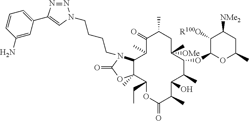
C12C(C)(C(CC)OC(=O)C(C)C(O)C(C)C(OC3C([R100O])C([NMe2])CC(C)O3)C([OMe])(C)CC(C)C(=O)C1C)OC(=O)N2CCCCN1N=NC(C2=CC=CC(N)=C2)=C1
